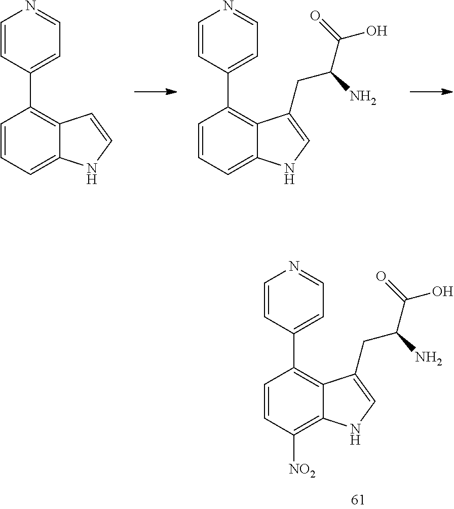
C1=CC=C2C(=C1C1=CC=NC=C1)C=CN2.C1=CC=C2C(=C1C1=CC=NC=C1)C(CC(C(O)=O)N)=CN2.C1=CC([NO2])=C2C(=C1C1=CC=NC=C1)C(CC(C(O)=O)N)=CN2
